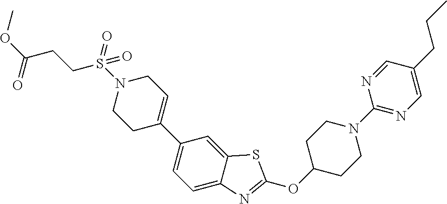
C1C(C2=CC=C3C(=C2)SC(OC2CCN(C4=NC=C(CCC)C=N4)CC2)=N3)=CCN(S(CCC(OC)=O)(=O)=O)C1
